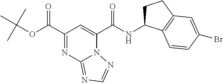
CC(OC(=O)C1=NC2=NC=NN2C(C(=O)NC2CCC3=C2C=CC(Br)=C3)=C1)(C)C
